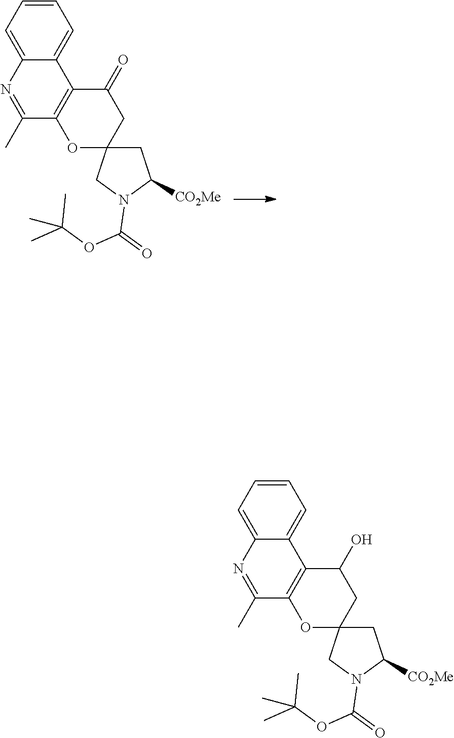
C1C2(CN(C(OC(C)(C)C)=O)C1[CO2Me])CC(=O)C1=C(O2)C(C)=NC2=CC=CC=C12.C1C2(CN(C(OC(C)(C)C)=O)C1[CO2Me])CC(O)C1=C(O2)C(C)=NC2=CC=CC=C12
